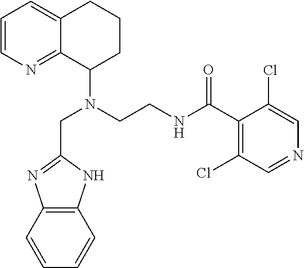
C1=CN=C2C(=C1)CCCC2N(CCNC(C1=C(Cl)C=NC=C1Cl)=O)CC1=NC2=C(N1)C=CC=C2
